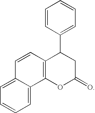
C1=C2C(=CC=C1)C1=C(C=C2)C(C2=CC=CC=C2)CC(=O)O1
